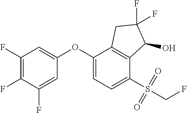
C1(F)=C(F)C(F)=CC(OC2=CC=C(S(=O)(=O)CF)C3=C2CC(F)(F)C3O)=C1
